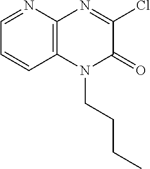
C1=NC2=C(C=C1)N(CCCC)C(=O)C(Cl)=N2
